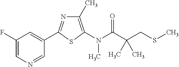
C1=C(F)C=C(C2=NC(C)=C(N(C(C(CSC)(C)C)=O)C)S2)C=N1
